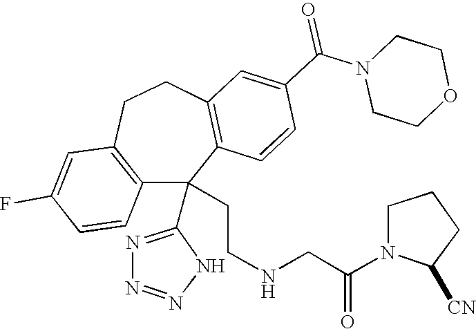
FC1=CC2=C(C=C1)C(C1=NN=NN1)(CCNCC(N1C([CN])CCC1)=O)C1=C(CC2)C=C(C(N2CCOCC2)=O)C=C1
